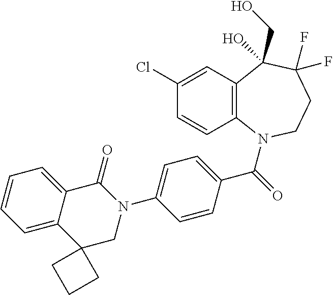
C12=C(N(C(=O)C3=CC=C(N4C(=O)C5=CC=CC=C5C5(C4)CCC5)C=C3)CCC(F)(F)C1(CO)O)C=CC(Cl)=C2
